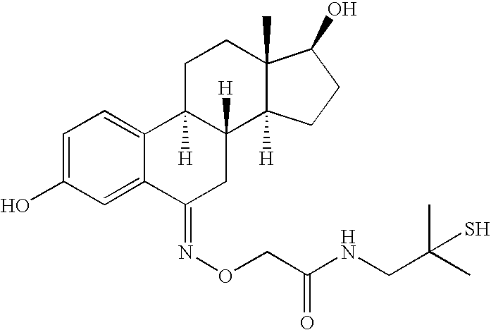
C1=C2C(=CC=C1O)C1([H])C([H])(CC2=NOCC(NCC(C)(C)S)=O)C2([H])C(C)(CC1)C(O)CC2
